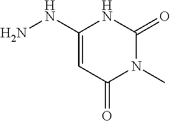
C1(NN)=CC(=O)N(C)C(=O)N1
